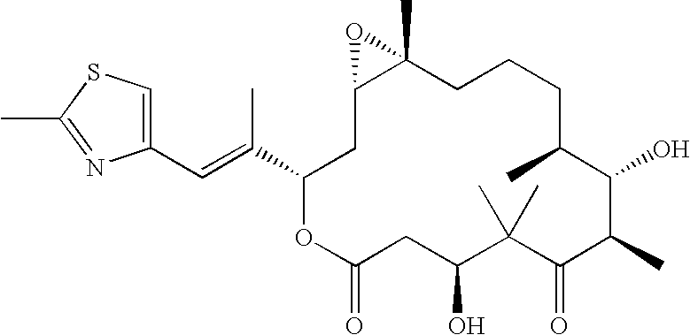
C1=C(C=C(C2OC(=O)CC(O)C(C)(C)C(=O)C(C)C(O)C(C)CCCC3(C)C(C2)O3)C)N=C(C)S1
